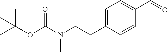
C1=C(CCN(C(OC(C)(C)C)=O)C)C=CC(C=O)=C1
